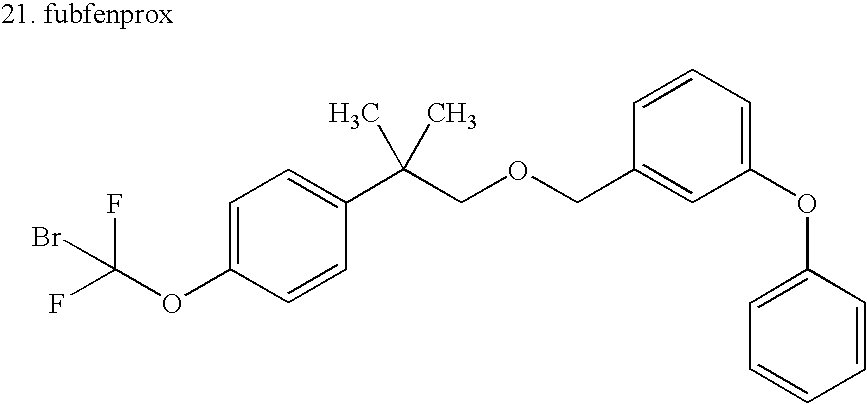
C1=C(OC(F)(F)Br)C=CC(C(COCC2=CC(OC3=CC=CC=C3)=CC=C2)(C)C)=C1
